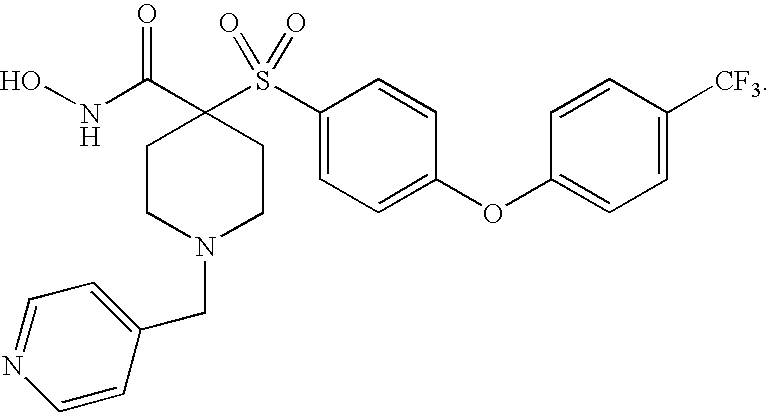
N(C(C1(S(C2=CC=C(OC3=CC=C([CF3])C=C3)C=C2)(=O)=O)CCN(CC2=CC=NC=C2)CC1)=O)O
